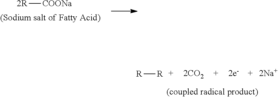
[2R][COONa].[R][R]
